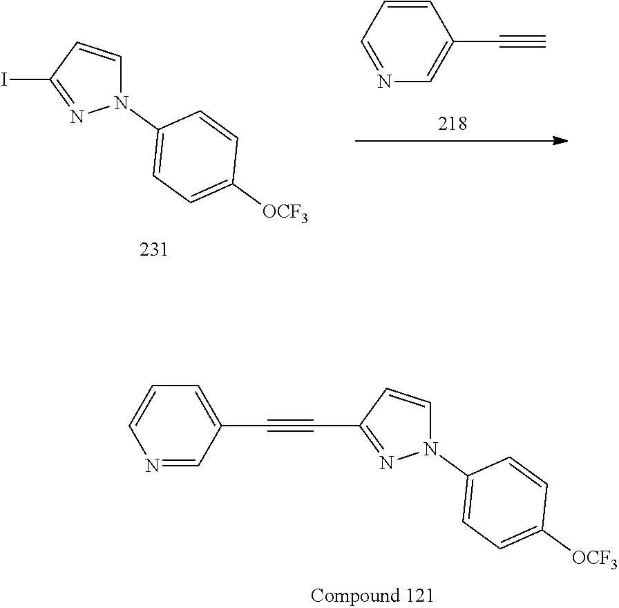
C1=CC=NC=C1C#C.N1(C2=CC=C([OCF3])C=C2)C=CC(I)=N1.N1(C2=CC=C([OCF3])C=C2)C=CC(C#CC2=CC=CN=C2)=N1
